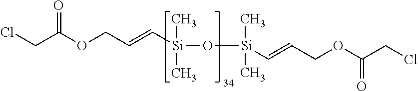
ClCC(OCC=C[Si](O[Si](C=CCOC(CCl)=O)(C)C)(C)C)=O
